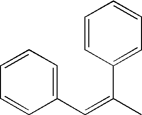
C1=CC(C(C)=CC2=CC=CC=C2)=CC=C1
